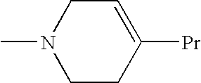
CN1CCC([Pr])=CC1
